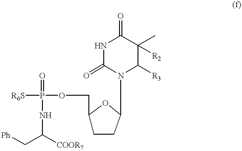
[R6S]P(OCC1CCC(N2C([R3])C(C)([R2])C(=O)NC2=O)O1)(=O)NC([COOR7])C[Ph]
